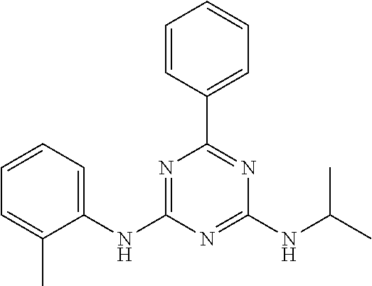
C1(NC2=NC(C3=CC=CC=C3)=NC(NC(C)C)=N2)=CC=CC=C1C
